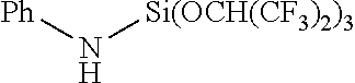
[Ph]N[Si(OCH(CF3)2)3]
